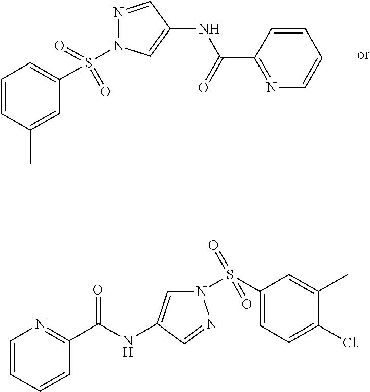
C1=CC(C)=CC(S(N2N=CC(NC(=O)C3=NC=CC=C3)=C2)(=O)=O)=C1.C1=CC=CC(C(NC2=CN(S(C3=CC=C(Cl)C(C)=C3)(=O)=O)N=C2)=O)=N1
